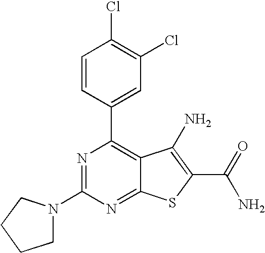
C1=CC(C2=C3C(=NC(N4CCCC4)=N2)SC(C(N)=O)=C3N)=CC(Cl)=C1Cl
